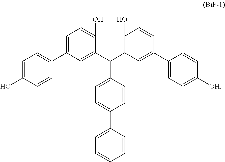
C1=C(C2=CC=C(O)C=C2)C=C(C(C2=C(O)C=CC(C3=CC=C([OH])C=C3)=C2)C2=CC=C(C3=CC=CC=C3)C=C2)C(O)=C1
